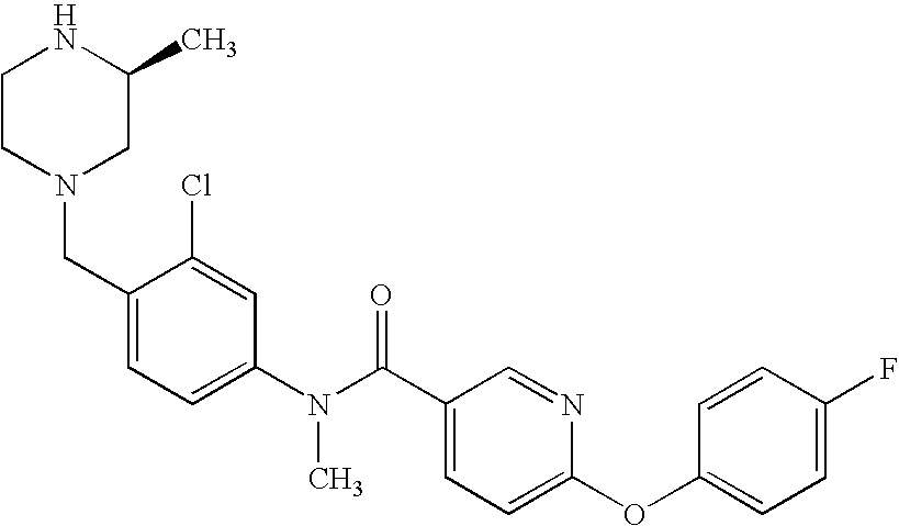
C1CN(CC2=CC=C(N(C(C3=CC=C(OC4=CC=C(F)C=C4)N=C3)=O)C)C=C2Cl)CC(C)N1
